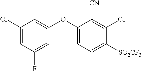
C1(Cl)=CC(F)=CC(OC2=CC=C([SO2CF3])C(Cl)=C2[CN])=C1
